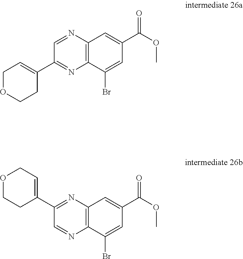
C12=C(N=CC(C3=CCOCC3)=N1)C=C(C(OC)=O)C=C2Br.C12=C(N=C(C3=CCOCC3)C=N1)C=C(C(OC)=O)C=C2Br
